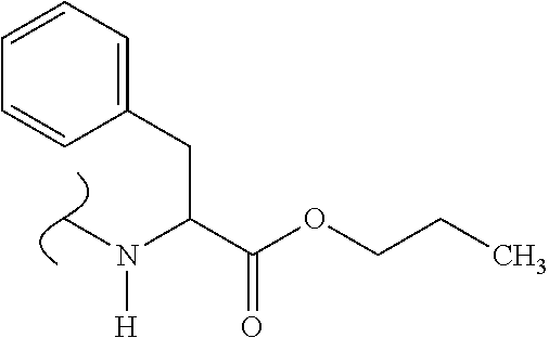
C(N(C)[H])(C(=O)OCCC)CC1=CC=CC=C1
